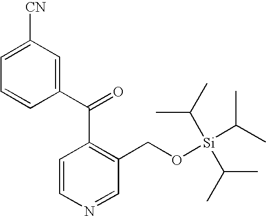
C1(C(=O)C2=C(CO[Si](C(C)C)(C(C)C)C(C)C)C=NC=C2)=CC([CN])=CC=C1
